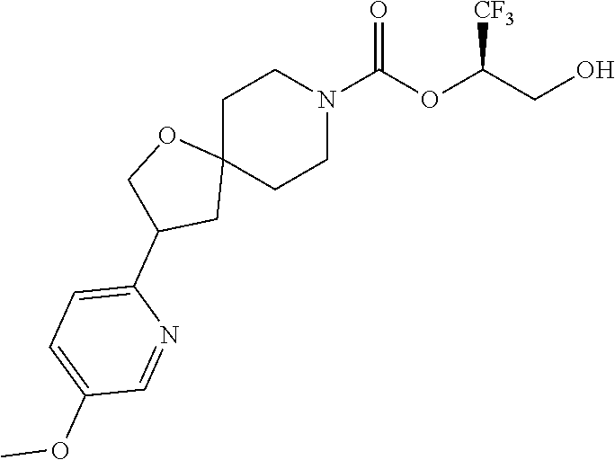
C1C2(CCN(C(OC(CO)[CF3])=O)C1)OCC(C1=CC=C(OC)C=N1)C2
